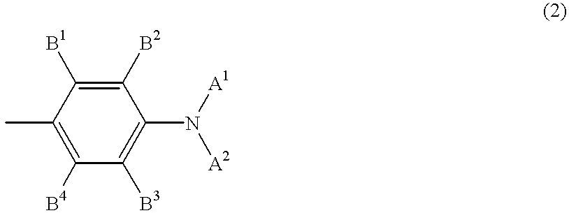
C1(C)=C([B4])C([B3])=C(N([A2])[A1])C([B2])=C1[B1]
